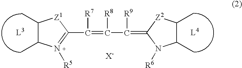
C1(C)C(C)[N+]([R5])=C(C(=C(C(=C2N([R6])C(C)C(C)[Z2]2)[R9])[R8])[R7])[Z1]1.[X-]
